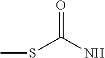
CSC(N)=O
